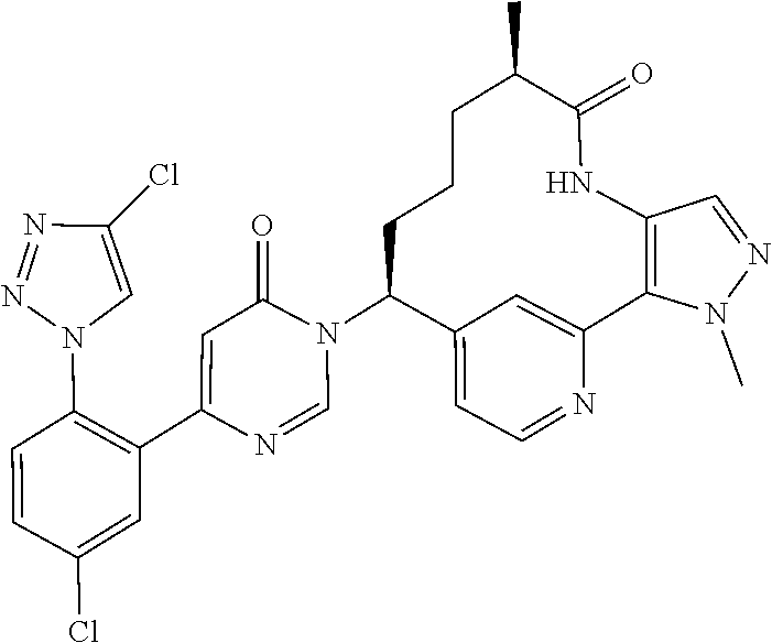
C1=NC(C2=C(N3C=C(Cl)N=N3)C=CC(Cl)=C2)=CC(=O)N1C1C2=CC=NC(=C2)C2=C(C=NN2C)NC(=O)C(C)CCC1
